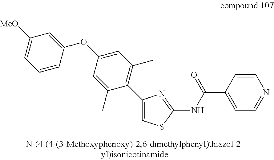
C1(OC2=CC([MeO])=CC=C2)=CC(C)=C(C2=CSC(NC(C3=CC=NC=C3)=O)=N2)C(C)=C1
